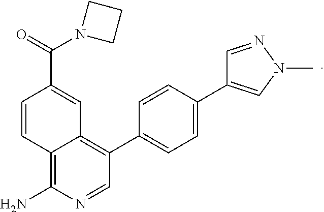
C12=C(N)N=CC(C3=CC=C(C4=CN(C)N=C4)C=C3)=C1C=C(C(N1CCC1)=O)C=C2
